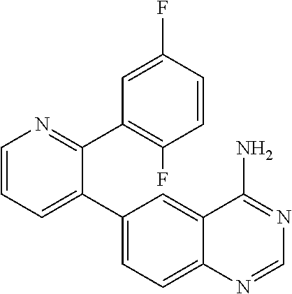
C1=CC=C(C2=CC=C3C(=C2)C(N)=NC=N3)C(C2=C(F)C=CC(F)=C2)=N1
